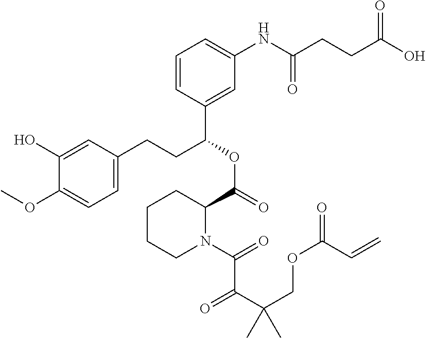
C1(O)=CC(CCC(OC(=O)C2CCCCN2C(=O)C(C(COC(=O)C=C)(C)C)=O)C2=CC(NC(CCC(O)=O)=O)=CC=C2)=CC=C1OC
